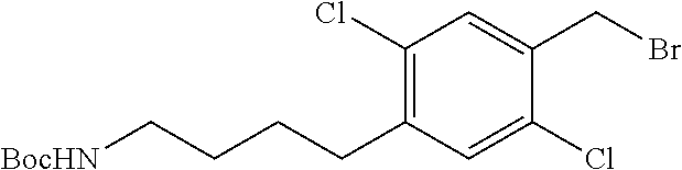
C1(Cl)=C(CCCC[BocHN])C=C(Cl)C(CBr)=C1
